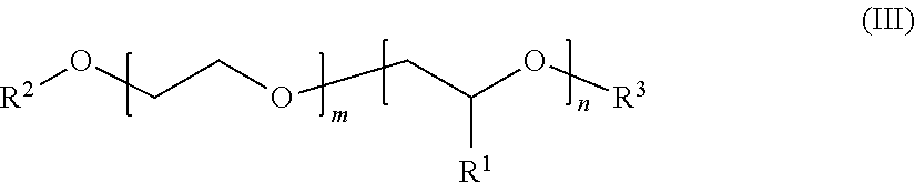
[R2]OCCOCC(O[R3])[R1]
